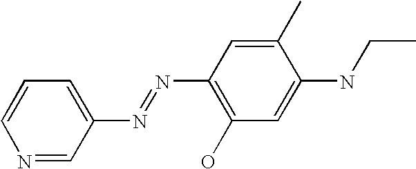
N1=CC(N=NC2=C(O)C=C(NCC)C(C)=C2)=CC=C1
